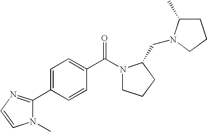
C1=C(C2=NC=CN2C)C=CC(C(=O)N2CCCC2CN2C(C)CCC2)=C1
